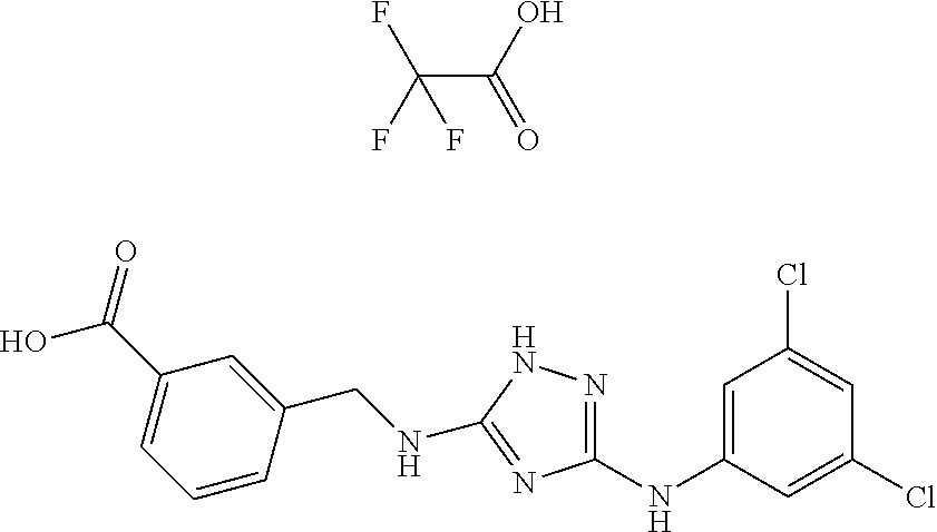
C(C(=O)O)(F)(F)F.C1=CC(CNC2=NC(NC3=CC(Cl)=CC(Cl)=C3)=NN2)=CC(C(=O)O)=C1
